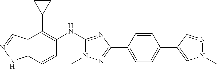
C12=C(C=CC(NC3=NC(C4=CC=C(C5=CN(C)N=C5)C=C4)=NN3C)=C1C1CC1)NN=C2
